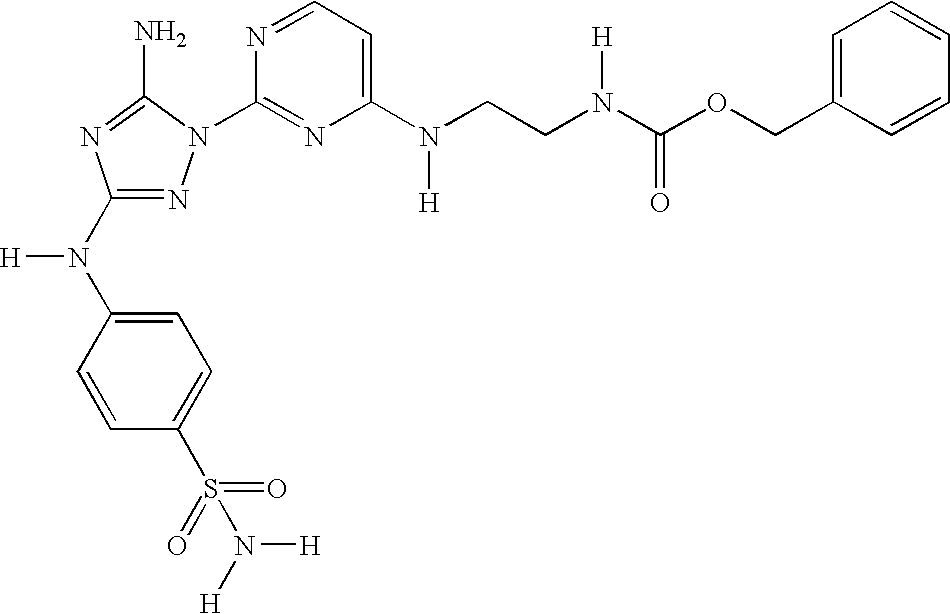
C1(N(C2=CC=C(S(=O)(=O)N([H])[H])C=C2)[H])=NN(C2=NC(N(CCN(C(OCC3=CC=CC=C3)=O)[H])[H])=CC=N2)C(N)=N1
